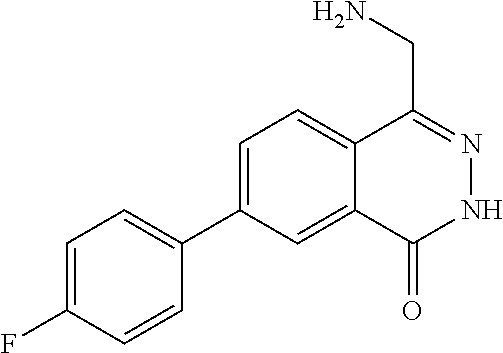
C1=C(C2=CC=C(F)C=C2)C=C2C(=C1)C(CN)=NNC2=O
